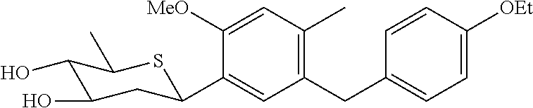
C1(CC2=CC=C([OEt])C=C2)=C(C)C=C([MeO])C(C2CC(O)C(O)C(C)S2)=C1
